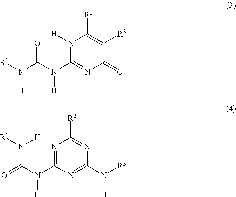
C1(=O)C([R3])=C([R2])N([H])C(N(C(N([R1])[H])=O)[H])=N1.N1=C(N(C(=O)N([R1])[H])[H])N=C(N([R3])[H])[X]=C1[R2]
